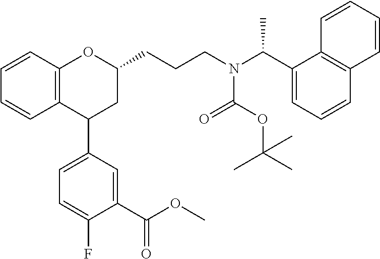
C12=C(C=CC=C1)OC(CCCN(C(C1=CC=CC3=C1C=CC=C3)C)C(OC(C)(C)C)=O)CC2C1=CC=C(F)C(C(OC)=O)=C1
